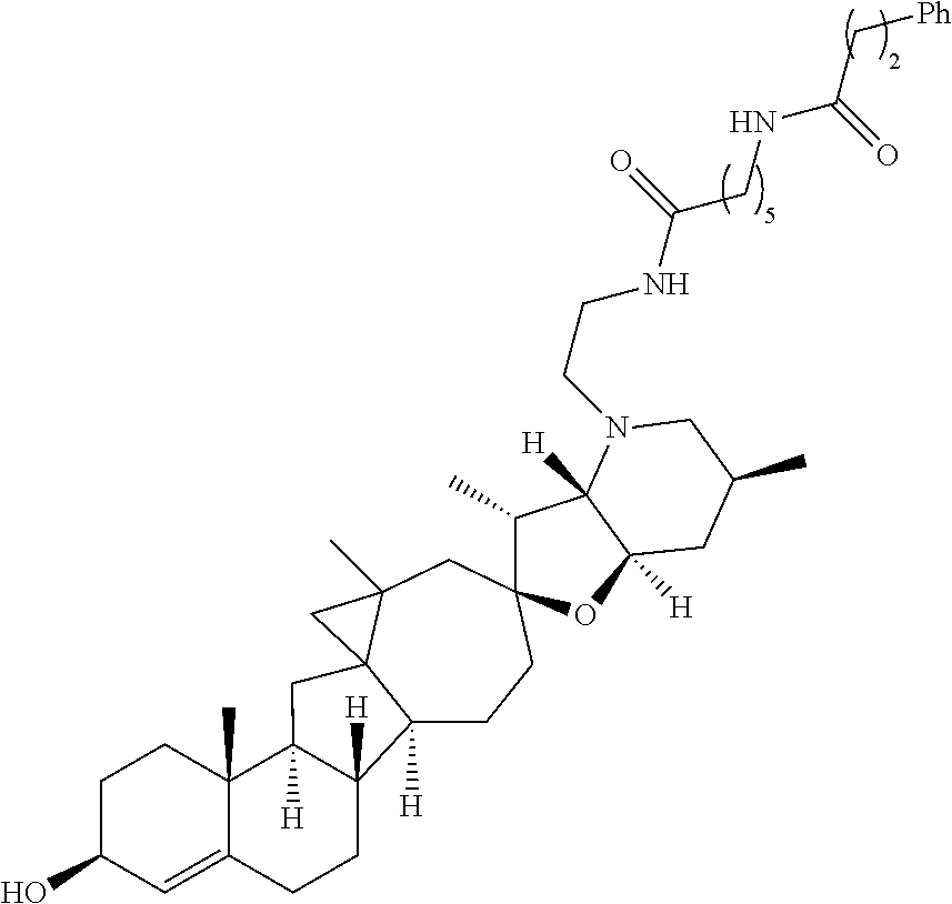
C12([H])CCC3(CC4(C)C1(CC1([H])C5(C)C(=CC(O)CC5)CCC21[H])C4)C(C)C1([H])C([H])(O3)CC(C)CN1CCNC(CNC(C[Ph])=O)=O
